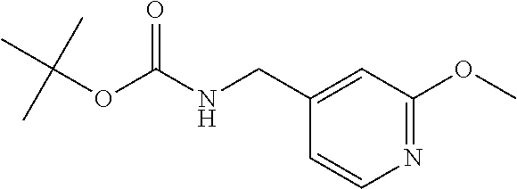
C1=CN=C(OC)C=C1CNC(OC(C)(C)C)=O
